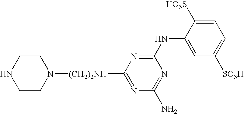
N(C1=NC([(CH2)2NH]N2CCNCC2)=NC(N)=N1)C1=CC([SO3H])=CC=C1[HO3S]
